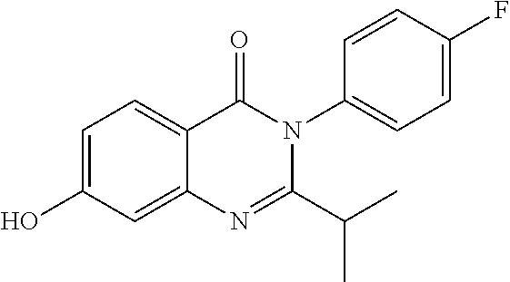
C1=C(O)C=C2C(=C1)C(=O)N(C1=CC=C(F)C=C1)C(C(C)C)=N2
